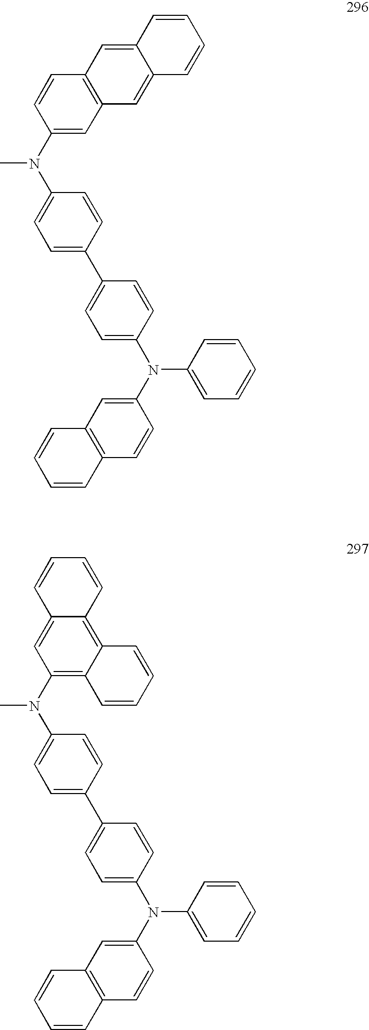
C1=C(N(C2=CC=C(C3=CC=C(N(C4=CC5=C(C=C4)C=CC=C5)C4=CC=CC=C4)C=C3)C=C2)C)C=CC2=C1C=C1C(=C2)C=CC=C1.C12=C(N(C3=CC=C(C4=CC=C(N(C5=CC6=C(C=C5)C=CC=C6)C5=CC=CC=C5)C=C4)C=C3)C)C=C3C(=C1C=CC=C2)C=CC=C3
